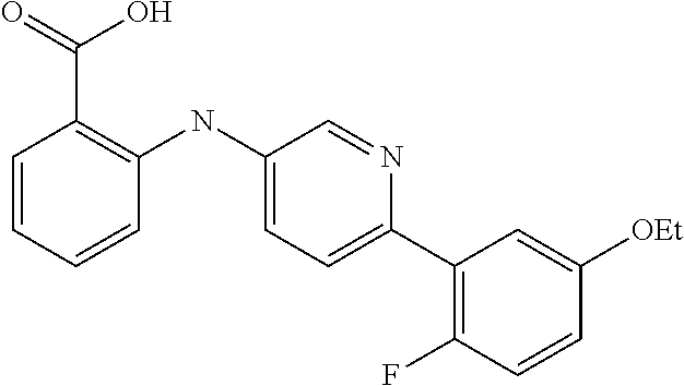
C1=CC=CC(NC2=CC=C(C3=C(F)C=CC([OEt])=C3)N=C2)=C1C(=O)O
